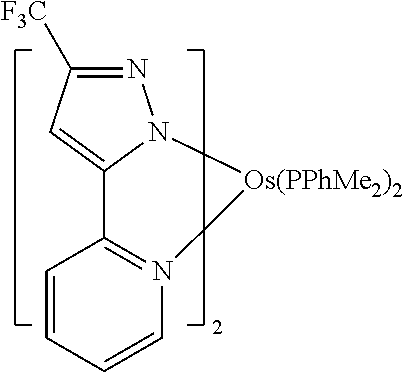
C1([F3C])=NN2C(=C1)C1=N(C=CC=C1)[Os(PPhMe2)2]2
